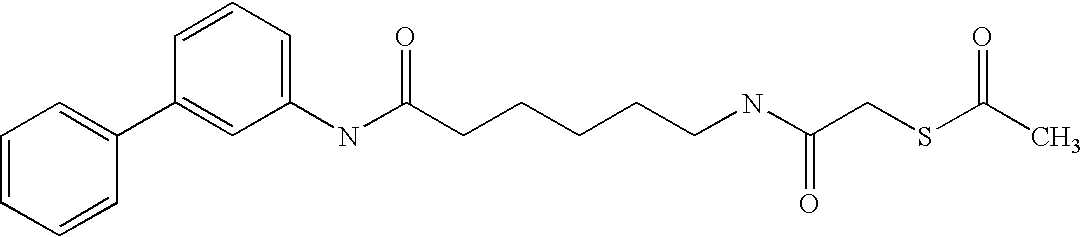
N(C1=CC=CC(C2=CC=CC=C2)=C1)C(CCCCCNC(CSC(C)=O)=O)=O
